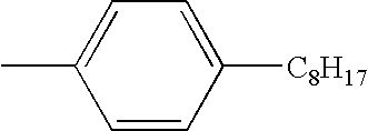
C1=C([C8H17])C=CC(C)=C1
